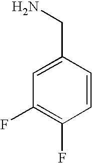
C1=CC(F)=C(F)C=C1CN
